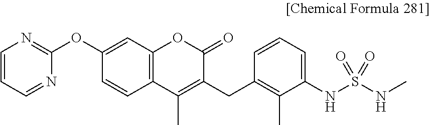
C1(OC2=NC=CC=N2)=CC2=C(C=C1)C(C)=C(CC1=C(C)C(NS(NC)(=O)=O)=CC=C1)C(=O)O2
